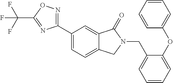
C1(CN2C(=O)C3=CC(C4=NOC(C(F)(F)F)=N4)=CC=C3C2)=CC=CC=C1OC1=CC=CC=C1
